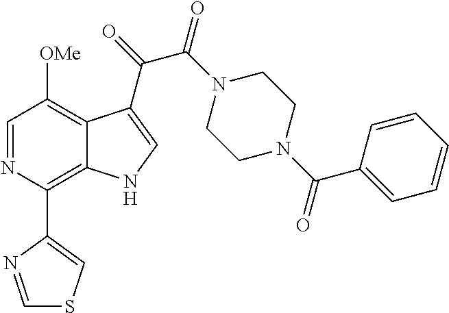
C1=NC(C2=CSC=N2)=C2C(=C1[OMe])C(C(=O)C(N1CCN(C(C3=CC=CC=C3)=O)CC1)=O)=CN2
